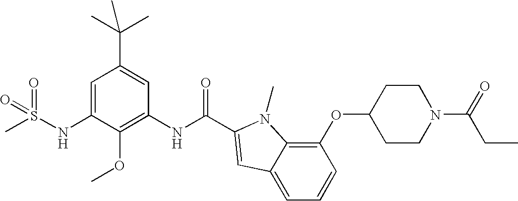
CS(NC1=CC(C(C)(C)C)=CC(NC(=O)C2=CC3=CC=CC(OC4CCN(C(=O)CC)CC4)=C3N2C)=C1OC)(=O)=O
